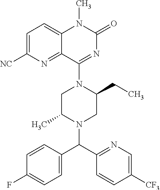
C1=C([NC])N=C2C(=C1)N(C)C(=O)N=C2N1CC(C)N(C(C2=NC=C([CF3])C=C2)C2=CC=C(F)C=C2)CC1CC
